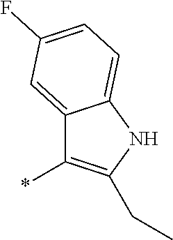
C12=CC(F)=CC=C1NC(CC)=C2*
